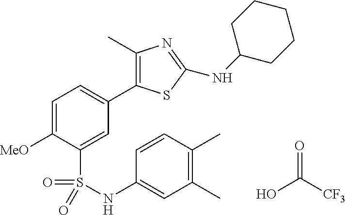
C1=C([MeO])C(S(NC2=CC(C)=C(C)C=C2)(=O)=O)=CC(C2=C(C)N=C(NC3CCCCC3)S2)=C1.OC([CF3])=O
